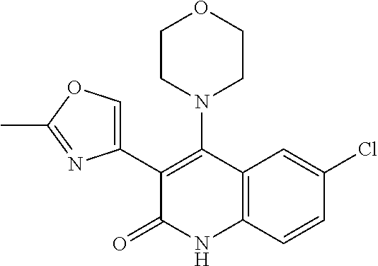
C1=C(Cl)C=CC2=C1C(N1CCOCC1)=C(C1=COC(C)=N1)C(=O)N2
